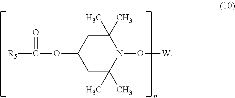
[R5]C(OC1CC(C)(C)N(O[W])C(C)(C)C1)=O
